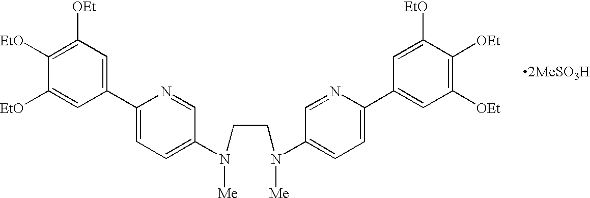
C1([EtO])=C([OEt])C=C(C2=CC=C(N(CCN(C3=CC=C(C4=CC([OEt])=C([OEt])C([EtO])=C4)N=C3)[Me])[Me])C=N2)C=C1[EtO]
